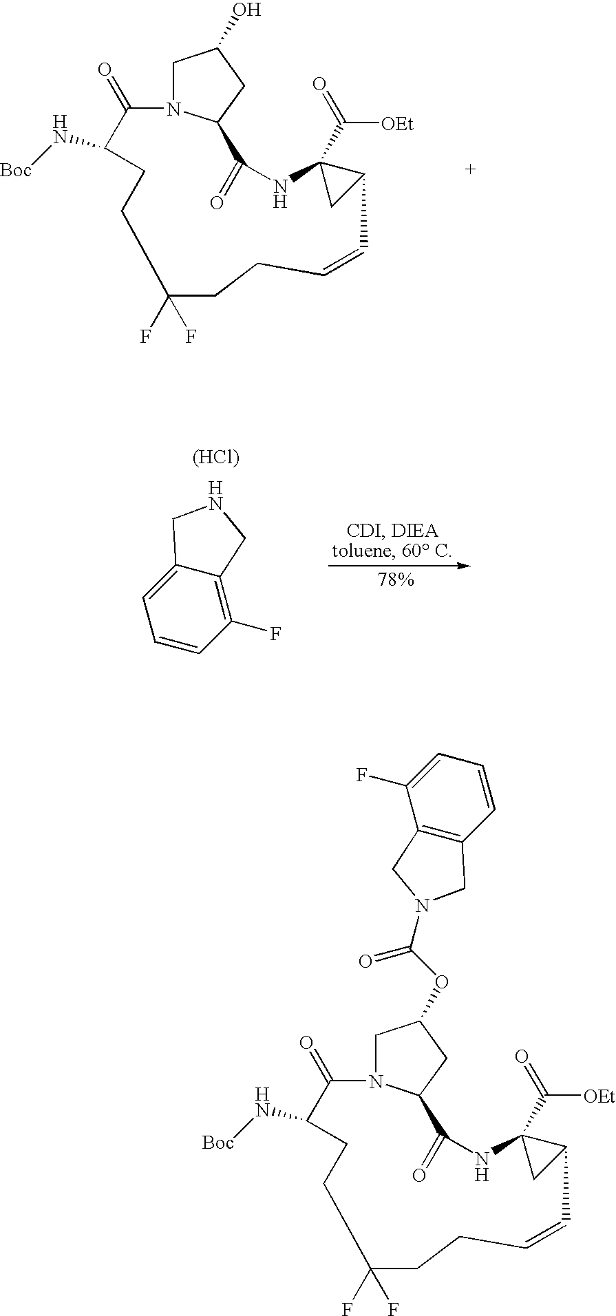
C1(N[Boc])C(=O)N2CC(OC(=O)N3CC4=C(C=CC=C4F)C3)CC2C(=O)NC2(C(=O)[OEt])CC2C=CCCC(F)(F)CC1.C1(N[Boc])C(=O)N2CC(O)CC2C(=O)NC2(C(=O)[OEt])CC2C=CCCC(F)(F)CC1.C12=CC=CC(F)=C1CNC2.[(HCl)]
